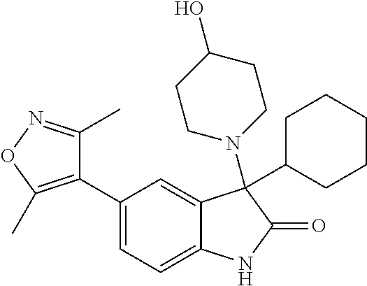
C1=C(C2=C(C)ON=C2C)C=C2C(=C1)NC(=O)C2(C1CCCCC1)N1CCC(O)CC1
